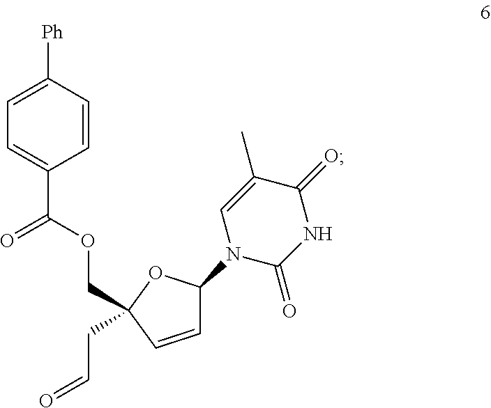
C(OC(=O)C1=CC=C([Ph])C=C1)C1(CC=O)OC(N2C=C(C)C(=O)NC2=O)C=C1
